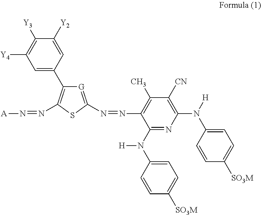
C1([Y3])=C([Y4])C=C(C2=C(N=N[A])SC(N=NC3=C(C)C([CN])=C(N([H])C4=CC=C([SO3M])C=C4)N=C3N([H])C3=CC=C([SO3M])C=C3)=[G]2)C=C1[Y2]
